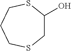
C1C(O)SCCCS1
